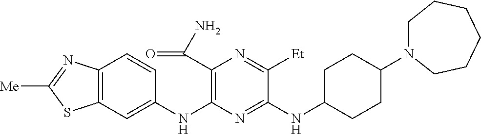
C1(NC2=C(C(N)=O)N=C([Et])C(NC3CCC(N4CCCCCC4)CC3)=N2)=CC2=C(C=C1)N=C([Me])S2
